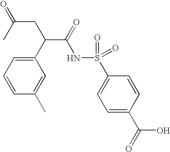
C1=C(C(C(NS(C2=CC=C(C(O)=O)C=C2)(=O)=O)=O)CC(C)=O)C=C(C)C=C1
